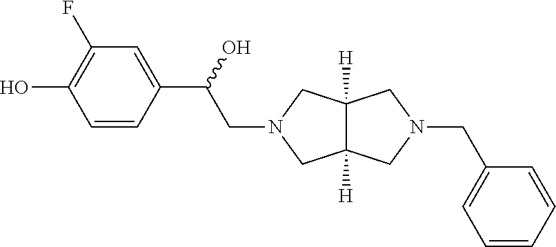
C1=CC(C(CN2CC3([H])C([H])(C2)CN(CC2=CC=CC=C2)C3)O)=CC(F)=C1O
